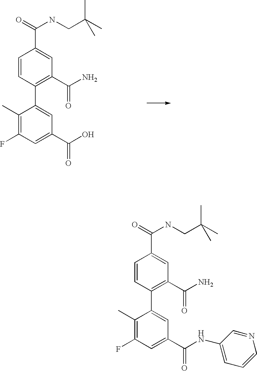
O=C(NCC(C)(C)C)C1=CC(C(N)=O)=C(C2=CC(C(O)=O)=CC(F)=C2C)C=C1.O=C(NCC(C)(C)C)C1=CC(C(N)=O)=C(C2=CC(C(=O)NC3=CC=CN=C3)=CC(F)=C2C)C=C1
